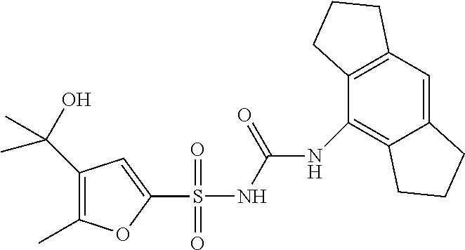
N(C(NS(C1=CC(C(C)(C)O)=C(C)O1)(=O)=O)=O)C1=C2C(=CC3=C1CCC3)CCC2
